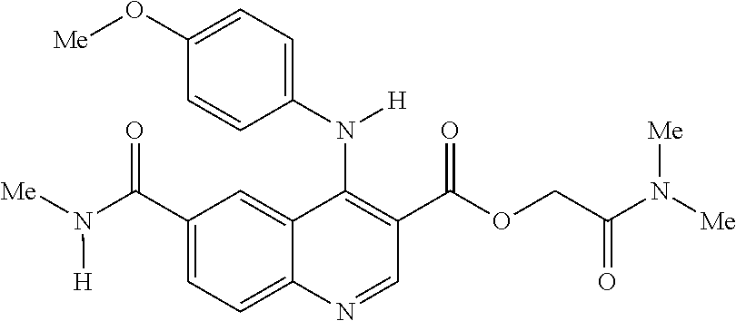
C12=CC(C(N([Me])[H])=O)=CC=C1N=CC(C(OCC(N([Me])[Me])=O)=O)=C2N(C1=CC=C(O[Me])C=C1)[H]
